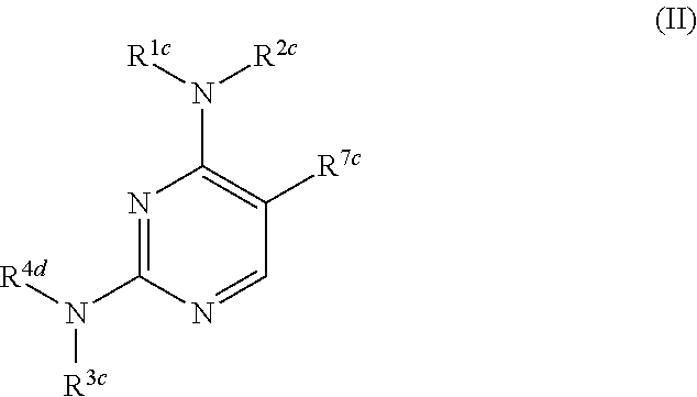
N1=C(N([R4d])[R3c])N=CC([R7c])=C1N([R1c])[R2c]
